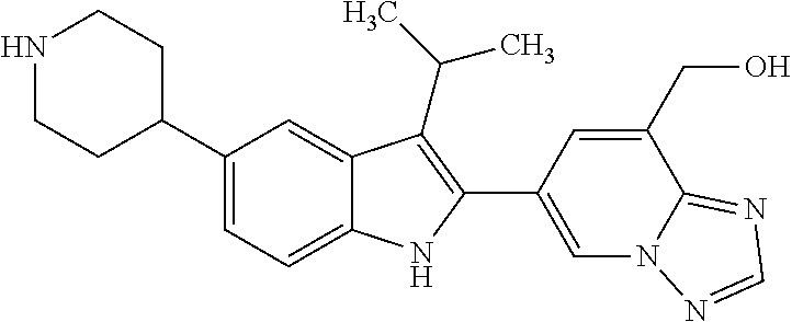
N1CCC(C2=CC=C3C(=C2)C(C(C)C)=C(C2=CN4C(=NC=N4)C(CO)=C2)N3)CC1
